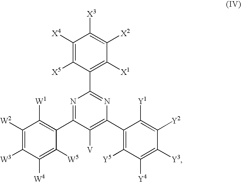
C1([X4])=C([X5])C(C2=NC(C3=C([Y5])C([Y4])=C([Y3])C([Y2])=C3[Y1])=C([V])C(C3=C([W1])C([W2])=C([W3])C([W4])=C3[W5])=N2)=C([X1])C([X2])=C1[X3]
